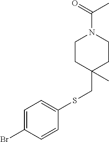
C1CC(CSC2=CC=C(Br)C=C2)(C)CCN1C(C)=O
